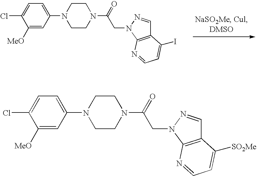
C1=C(N2CCN(C(=O)CN3C4=C(C=N3)C(I)=CC=N4)CC2)C=C([MeO])C(Cl)=C1.C1=C(N2CCN(C(=O)CN3C4=C(C=N3)C([SO2Me])=CC=N4)CC2)C=C([MeO])C(Cl)=C1
